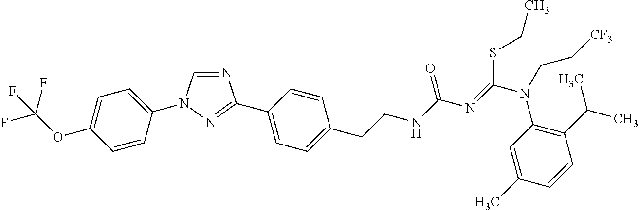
N1=CN(C2=CC=C(OC(F)(F)F)C=C2)N=C1C1=CC=C(CCNC(N=C(N(C2=C(C(C)C)C=CC(C)=C2)CC[CF3])SCC)=O)C=C1
